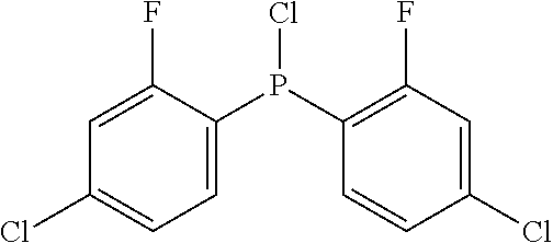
C1(P(C2=CC=C(Cl)C=C2F)Cl)=C(F)C=C(Cl)C=C1
